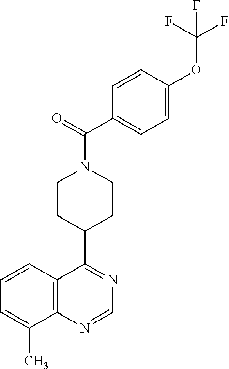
C12=C(N=CN=C1C1CCN(C(=O)C3=CC=C(OC(F)(F)F)C=C3)CC1)C(C)=CC=C2
